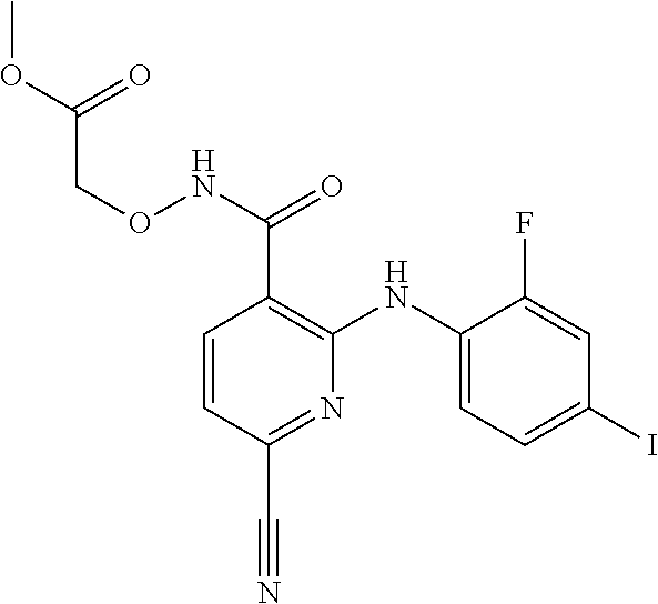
C1(F)=CC(I)=CC=C1NC1=C(C(NOCC(OC)=O)=O)C=CC(C#N)=N1
